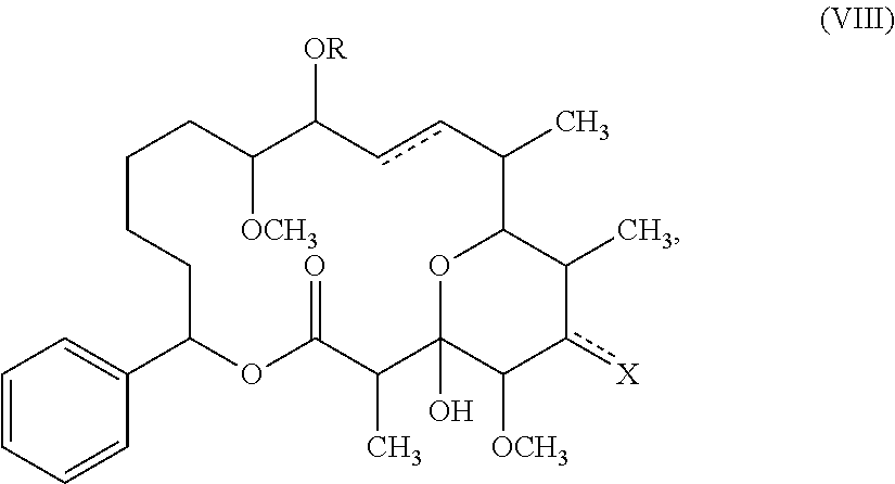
C1=CC=CC(C2OC(=O)C(C)C3(O)OC(C(C)ccC([OR])C([OCH3])CCCC2)C(C)c([X])C3[OCH3])=C1
